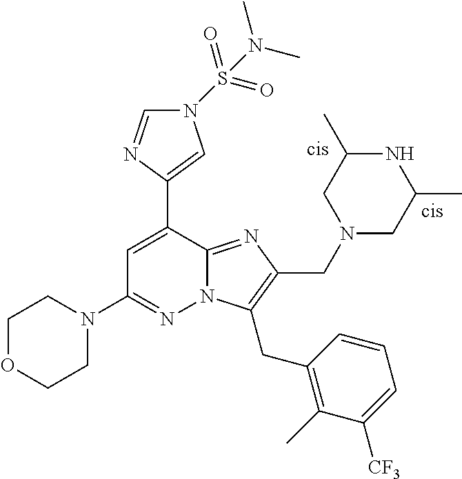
N1(S(N(C)C)(=O)=O)C=NC(C2=CC(N3CCOCC3)=NN3C2=NC(CN2CC(C)NC(C)C2)=C3CC2=C(C)C([CF3])=CC=C2)=C1
